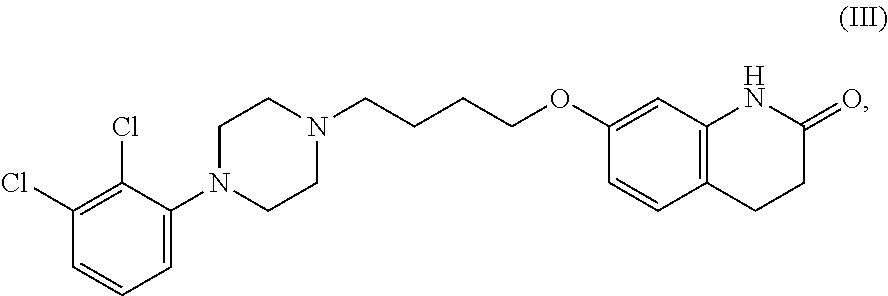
C1(Cl)=C(Cl)C(N2CCN(CCCCOC3=CC4=C(C=C3)CCC(=O)N4)CC2)=CC=C1
